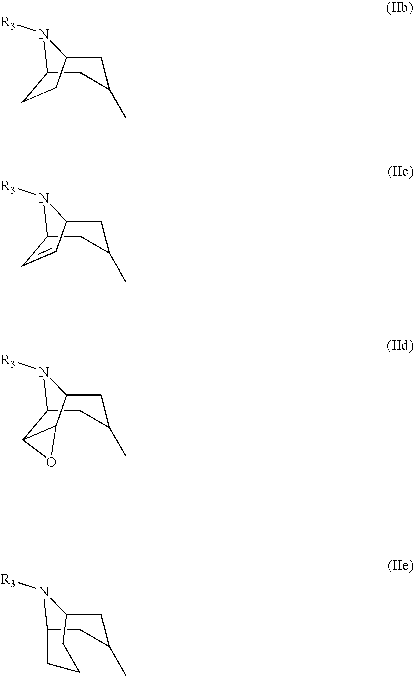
C12CC(C)CC(CC1)N2[R3].C12CC(C)CC(C=C1)N2[R3].C12CC(C)CC(C3C1O3)N2[R3].C12CC(C)CC(N1[R3])CCC2
